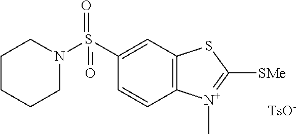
C1=C(S(N2CCCCC2)(=O)=O)C=CC2=C1SC([SMe])=[N+]2C.[TsO-]
